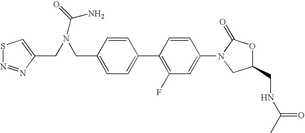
C1(CN(CC2=CSN=N2)C(=O)N)=CC=C(C2=C(F)C=C(N3CC(CNC(C)=O)OC3=O)C=C2)C=C1
